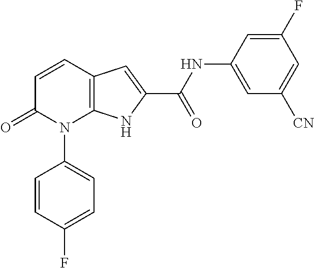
C12=C(C=CC(=O)N1C1=CC=C(F)C=C1)C=C(C(NC1=CC([CN])=CC(F)=C1)=O)N2
